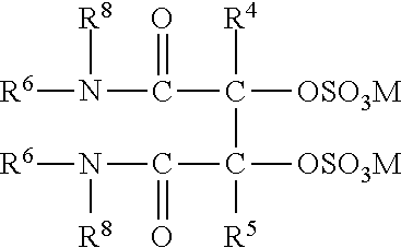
C(C([OSO3M])(C([R5])(C(N([R6])[R8])=O)[OSO3M])[R4])(N([R6])[R8])=O
